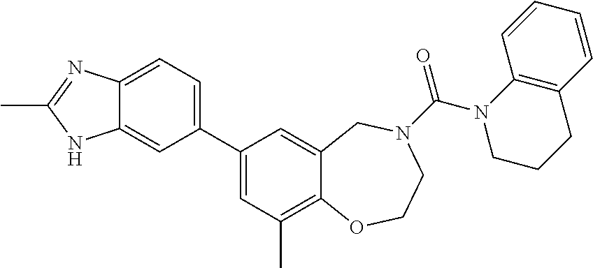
C12=CC=C(C3=CC(C)=C4C(=C3)CN(C(=O)N3CCCC5=C3C=CC=C5)CCO4)C=C1NC(C)=N2
